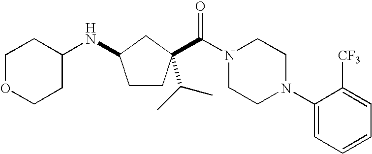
C1OCCC(NC2CCC(C(=O)N3CCN(C4=CC=CC=C4[CF3])CC3)(C(C)C)C2)C1
